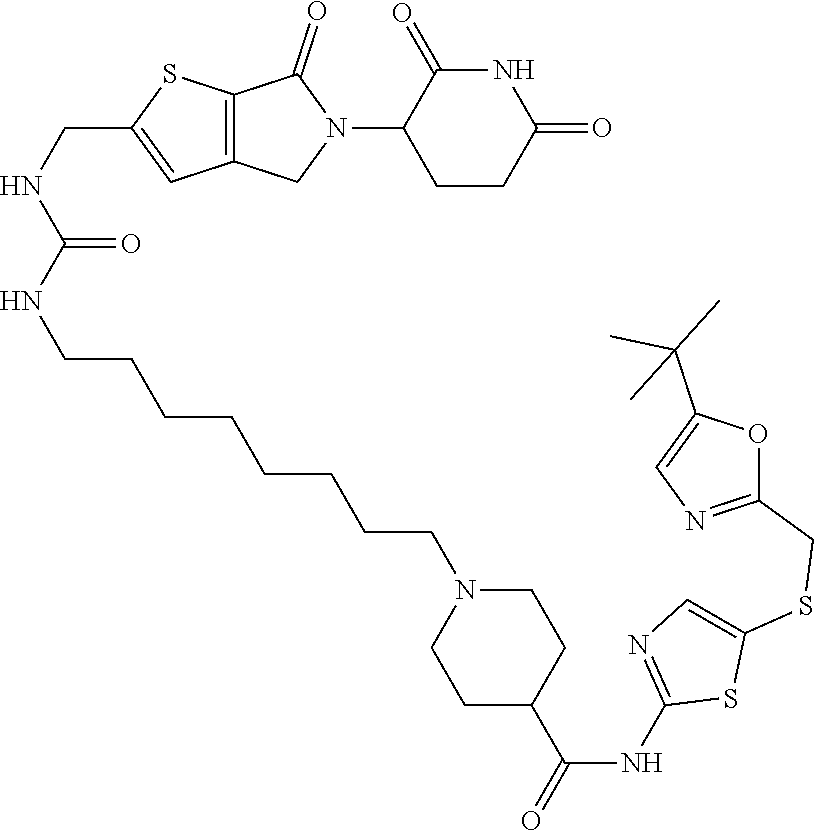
C1CC(=O)NC(=O)C1N1C(=O)C2=C(C1)C=C(CNC(NCCCCCCCCN1CCC(C(NC3=NC=C(SCC4=NC=C(C(C)(C)C)O4)S3)=O)CC1)=O)S2
